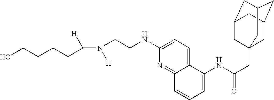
C(N([H])CCNC1=CC=C2C(=N1)C=CC=C2NC(CC12CC3CC(CC(C1)C3)C2)=O)([H])CCCCO
